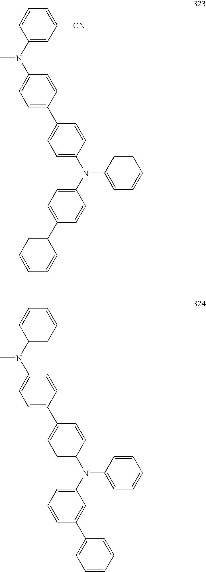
C1=C(N(C2=CC=C(C3=CC=C(N(C4=CC=C(C5=CC=CC=C5)C=C4)C4=CC=CC=C4)C=C3)C=C2)C)C=CC=C1[CN].C1=C(N(C2=CC=C(C3=CC=C(N(C4=CC=CC(C5=CC=CC=C5)=C4)C4=CC=CC=C4)C=C3)C=C2)C)C=CC=C1
